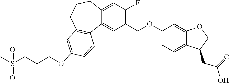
C12=CC(F)=C(COC3=CC=C4C(=C3)OCC4CC(O)=O)C=C1C1=C(CCC2)C=C(OCCCS(C)(=O)=O)C=C1
